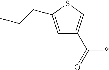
C1=C(CCC)SC=C1C(=O)*
